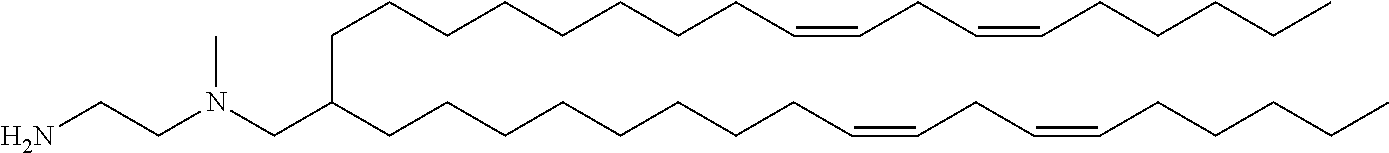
C(CCCCCCCCC=CCC=CCCCCC)(CCCCCCCCC=CCC=CCCCCC)CN(CCN)C
